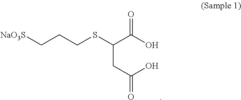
[NaO3S]CCCSC(C(O)=O)CC(=O)O
